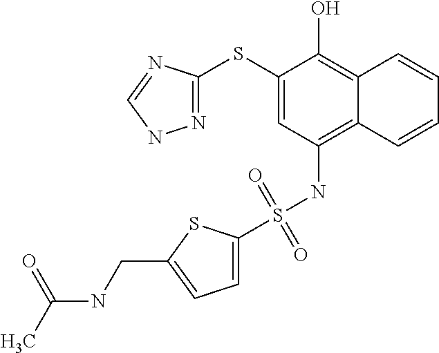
C1(SC2=NNC=N2)=CC(NS(=O)(=O)C2=CC=C(CNC(C)=O)S2)=C2C(=C1O)C=CC=C2
